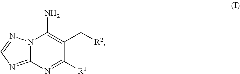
[R2]CC1=C(N)N2C(=NC=N2)N=C1[R1]
